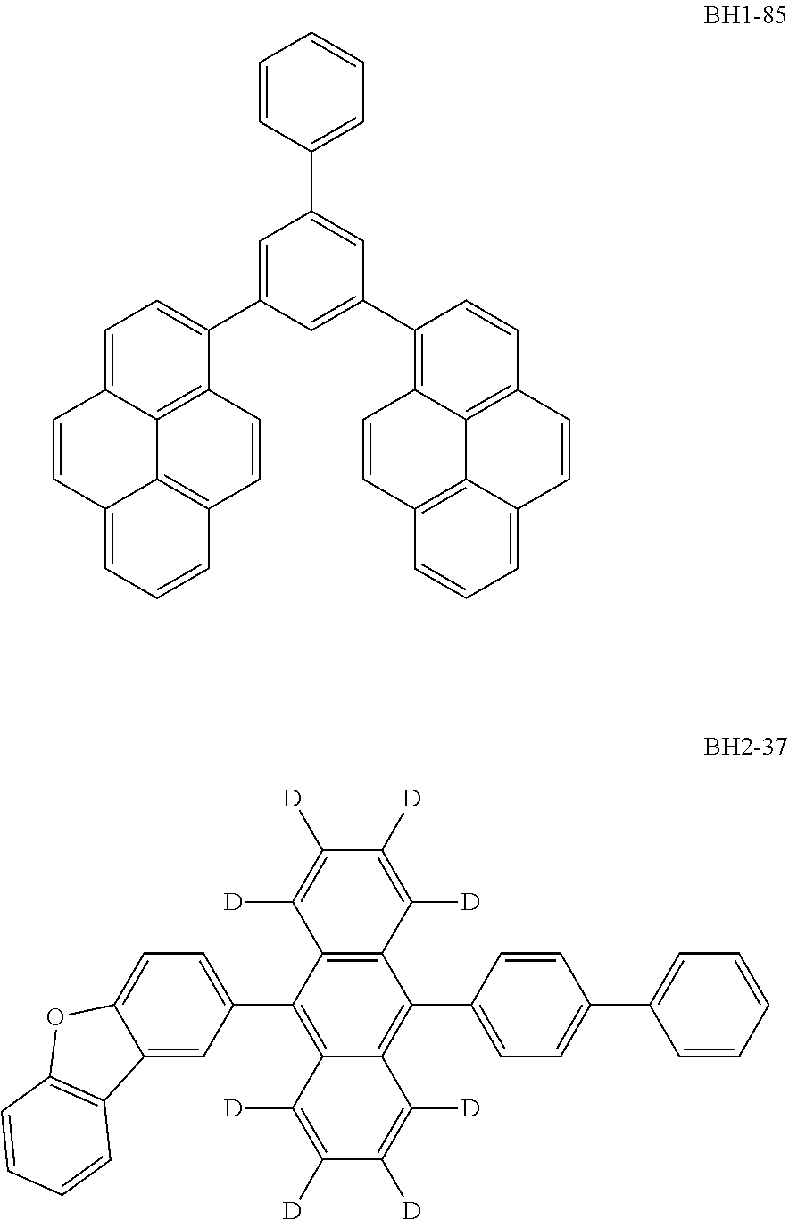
C1=CC2=CC=CC3=C2C2=C(C=C3)C(C3=CC(C4=CC=CC=C4)=CC(C4=C5C6=C(C=C4)C=CC4=CC=CC(=C64)C=C5)=C3)=CC=C12.C1([D])=C([D])C2=C(C([D])=C1[D])C(C1=CC=C3C(=C1)C1=C(O3)C=CC=C1)=C1C(=C2C2=CC=C(C3=CC=CC=C3)C=C2)C([D])=C([D])C([D])=C1[D]
